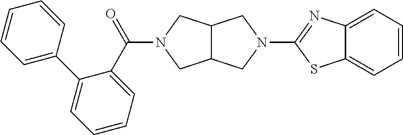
C12C(CN(C(=O)C3=CC=CC=C3C3=CC=CC=C3)C1)CN(C1=NC3=CC=CC=C3S1)C2
